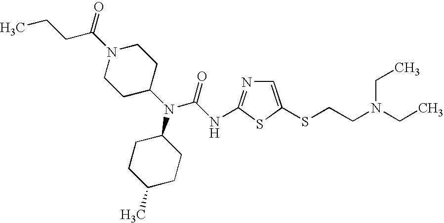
C1=C(SCCN(CC)CC)SC(NC(N(C2CCN(C(CCC)=O)CC2)C2CCC(C)CC2)=O)=N1
